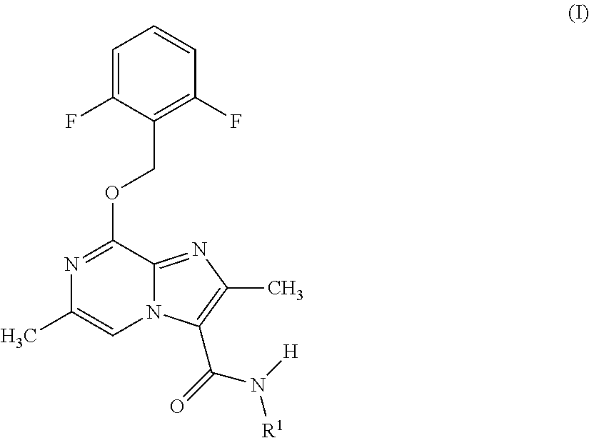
C1(COC2=NC(C)=CN3C2=NC(C)=C3C(=O)N([R1])[H])=C(F)C=CC=C1F
